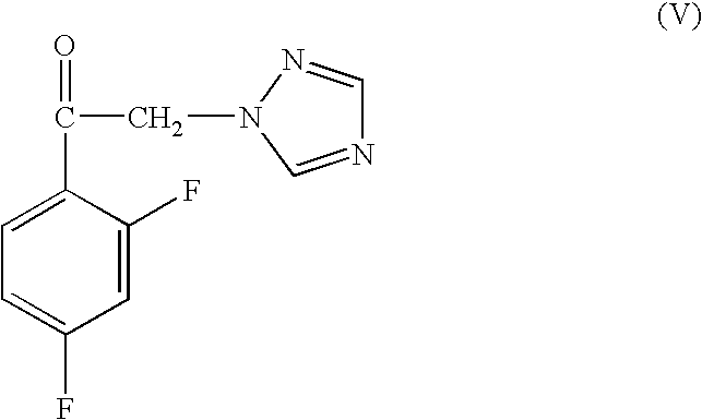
C1=C(F)C(C(CN2C=NC=N2)=O)=CC=C1F
